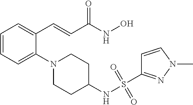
C1=CC=C(N2CCC(NS(C3=NN(C)C=C3)(=O)=O)CC2)C(C=CC(NO)=O)=C1
